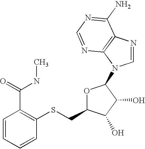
C1(SCC2OC(N3C=NC4=C3N=CN=C4N)C(O)C2O)=C(C(=O)NC)C=CC=C1
